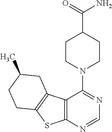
C12=C(C3=C(S1)CCC(C)C3)C(N1CCC(C(N)=O)CC1)=NC=N2
